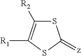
S1C([R2])=C([R1])SC1=[z]
